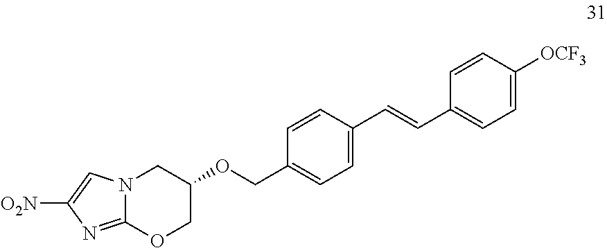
N12C(=NC([O2N])=C1)OCC(OCC1=CC=C(C=CC3=CC=C([OCF3])C=C3)C=C1)C2
